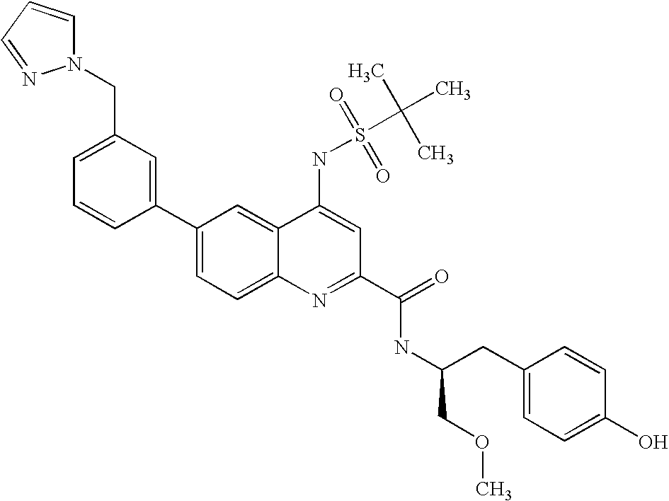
N1(CC2=CC=CC(C3=CC=C4C(=C3)C(NS(C(C)(C)C)(=O)=O)=CC(C(=O)NC(CC3=CC=C(O)C=C3)COC)=N4)=C2)C=CC=N1
